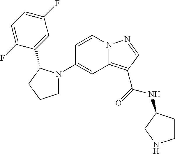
C1(N2CCCC2C2=CC(F)=CC=C2F)=CC2=C(C(=O)NC3CCNC3)C=NN2C=C1
